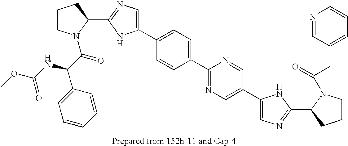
C1(C2=CC=C(C3=NC=C(C4=CN=C(C5N(C(=O)CC6=CC=CN=C6)CCC5)N4)C=N3)C=C2)=CN=C(C2N(C(C(NC(OC)=O)C3=CC=CC=C3)=O)CCC2)N1
